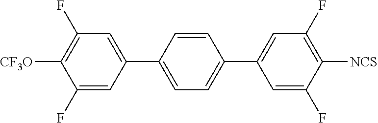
C1=C(C2=CC=C(C3=CC(F)=C([NCS])C(F)=C3)C=C2)C=C(F)C([CF3O])=C1F
